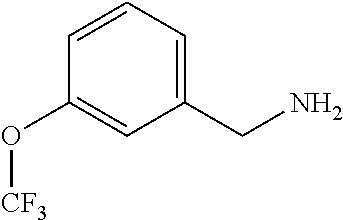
C1=CC=C(CN)C=C1O[CF3]
